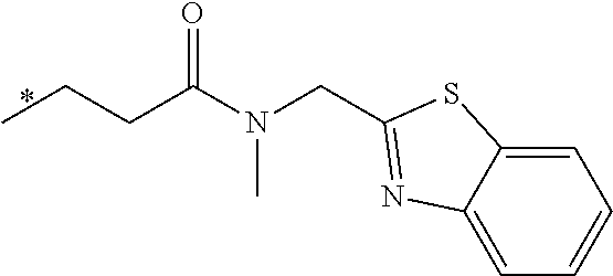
C1=C2C(=CC=C1)SC(CN(C(CCC)=O)C)=N2
